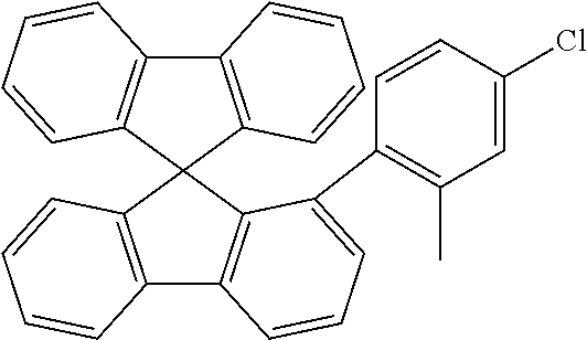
C12=C(C=CC=C1)C1(C3=C2C=CC=C3C2=C(C)C=C(Cl)C=C2)C2=C(C3=C1C=CC=C3)C=CC=C2
